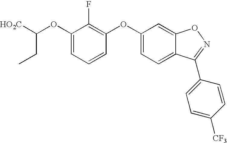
C(OC1=CC=CC(OC2=CC=C3C(=C2)ON=C3C2=CC=C([CF3])C=C2)=C1F)([HO2C])CC
